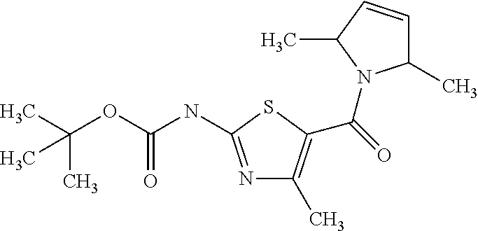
N1=C(NC(OC(C)(C)C)=O)SC(C(=O)N2C(C)C=CC2C)=C1C
